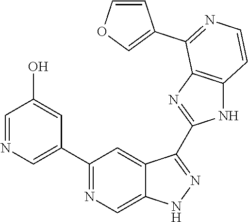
C1(C2=NC=C3C(=C2)C(C2=NC4=C(N2)C=CN=C4C2=COC=C2)=NN3)=CN=CC(O)=C1
